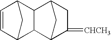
C1=CC2CC1C1C3C(=[CHCH3])CC(C21)C3
